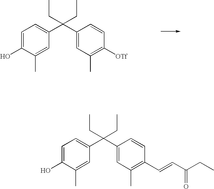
C1=C(O)C(C)=CC(C(C2=CC(C)=C([OTf])C=C2)(CC)CC)=C1.C1=C(O)C(C)=CC(C(C2=CC(C)=C(C=CC(CC)=O)C=C2)(CC)CC)=C1
